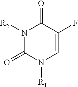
N1([R2])C(=O)N([R1])C=C(F)C1=O
